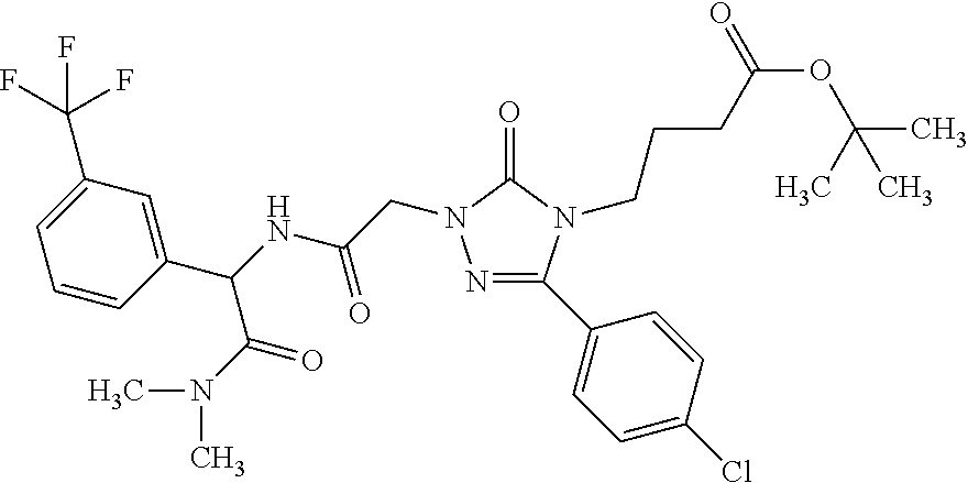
C1(C(NC(CN2N=C(C3=CC=C(Cl)C=C3)N(CCCC(OC(C)(C)C)=O)C2=O)=O)C(N(C)C)=O)=CC(C(F)(F)F)=CC=C1
